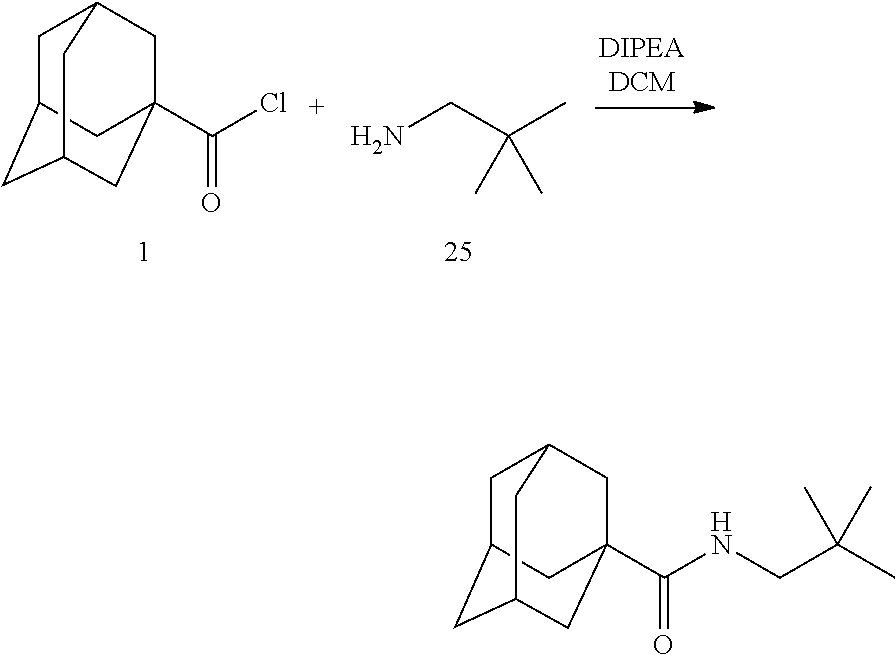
C1C2CC3CC(C(Cl)=O)(CC1C3)C2.C(N)C(C)(C)C.C1C2CC3CC(C(NCC(C)(C)C)=O)(CC1C3)C2
